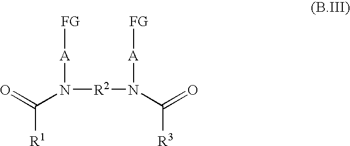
C([R1])(=O)N([R2]N(C(=O)[R3])[A][FG])[A][FG]
